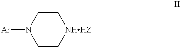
[Ar]N1CC[NHHZ]CC1
